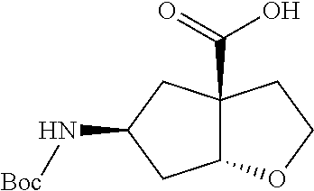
C12C(C(O)=O)(CC(N[Boc])C1)CCO2
